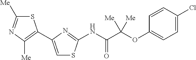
S1C([Me])=NC([Me])=C1C1=CSC(NC(C(OC2=CC=C(Cl)C=C2)([Me])[Me])=O)=N1
